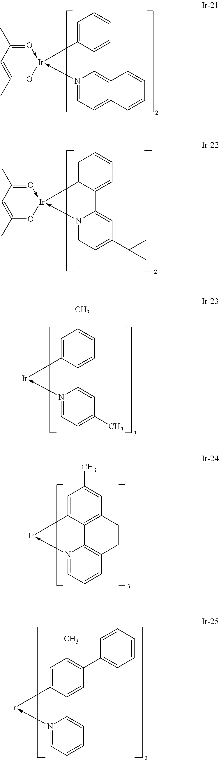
C1=C2C(=CC=C1)C1=C3C(=CC=N1->[Ir]21-O=C(C)C=C(C)O1)C=CC=C3.C1=C2C(=CC=C1)C1=CC(C(C)(C)C)=CC=N1->[Ir]21-O=C(C)C=C(C)O1.C1=C2C(=CC=C1C)C1=CC(C)=CC=N1->[Ir]2.C1=C2C3=C(C=C1C)CCC1=C3N(->[Ir]2)=CC=C1.C1=C2C(=CC(C3=CC=CC=C3)=C1C)C1=CC=CC=N1->[Ir]2
